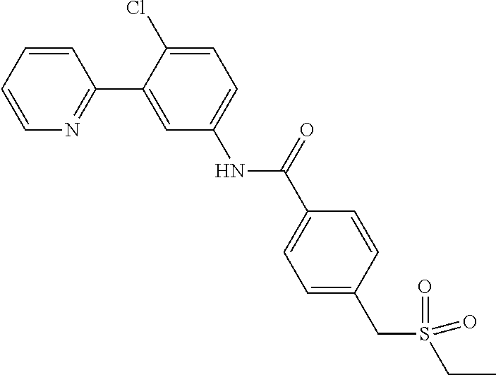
C1=CC=CN=C1C1=CC(NC(C2=CC=C(CS(=O)(=O)CC)C=C2)=O)=CC=C1Cl
